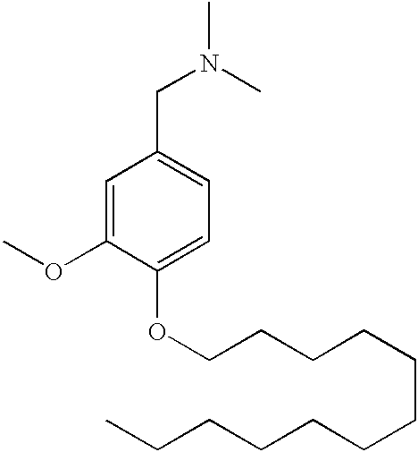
N(CC1=CC=C(OCCCCCCCCCCCC)C(OC)=C1)(C)C
